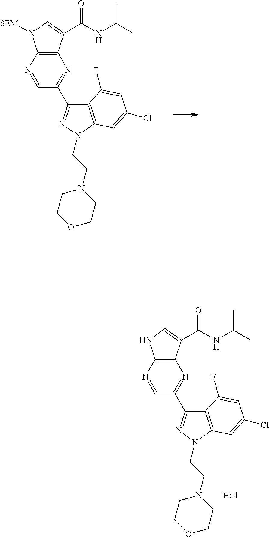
C12=C(N=CC(C3=NN(CCN4CCOCC4)C4=C3C(F)=CC(Cl)=C4)=N1)NC=C2C(=O)NC(C)C.Cl.C12=C(N=CC(C3=NN(CCN4CCOCC4)C4=C3C(F)=CC(Cl)=C4)=N1)N([SEM])C=C2C(=O)NC(C)C
